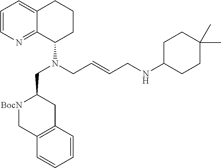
C1=CN=C2C(=C1)CCCC2N(CC1[BocN]CC2=C(C1)C=CC=C2)CC=CCNC1CCC(C)(C)CC1
